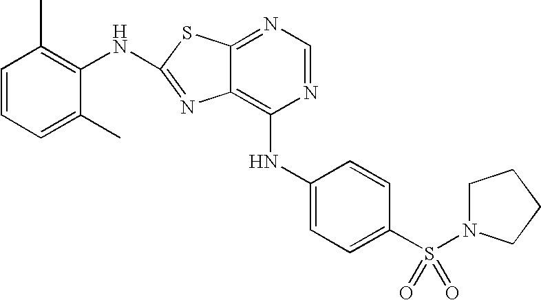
N1=CN=C2C(=C1NC1=CC=C(S(N3CCCC3)(=O)=O)C=C1)N=C(NC1=C(C)C=CC=C1C)S2
